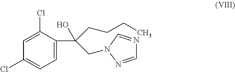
C1=NN(CC(C2=CC=C(Cl)C=C2Cl)(O)CCCC)C=N1
